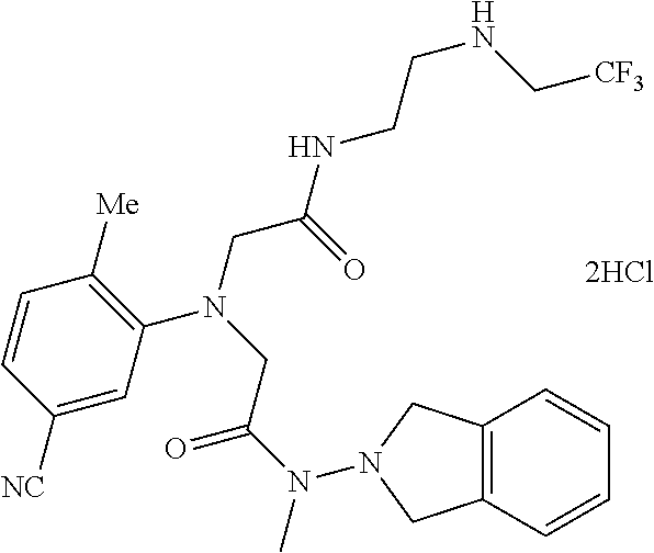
[2HCl].C1=C([NC])C=CC([Me])=C1N(CC(NCCNC[CF3])=O)CC(N(C)N1CC2=C(C=CC=C2)C1)=O
